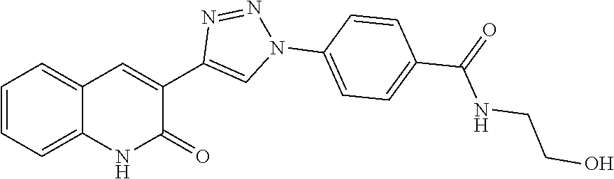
C1=CC=C2C(=C1)C=C(C1=CN(C3=CC=C(C(NCCO)=O)C=C3)N=N1)C(=O)N2
